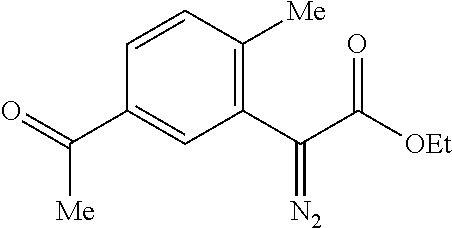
C1(C(C([OEt])=O)=[N2])=C([Me])C=CC(C(=O)[Me])=C1
